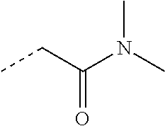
CCC(N(C)C)=O
